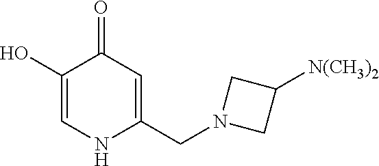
C1(O)=CNC(CN2CC([N(CH3)2])C2)=CC1=O
